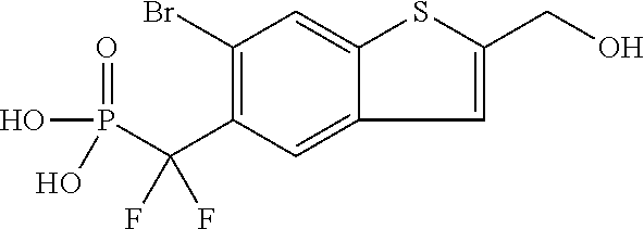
C1(Br)=C(C(P(=O)(O)O)(F)F)C=C2C(=C1)SC(CO)=C2
